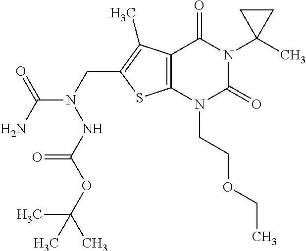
C12=C(N(CCOCC)C(=O)N(C3(C)CC3)C1=O)SC(CN(C(N)=O)NC(OC(C)(C)C)=O)=C2C
